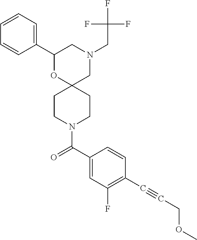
C1(C2=CC=CC=C2)OC2(CN(CC(F)(F)F)C1)CCN(C(C1=CC(F)=C(C#CCOC)C=C1)=O)CC2
